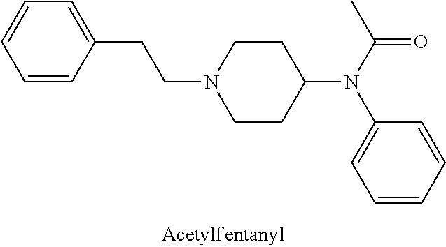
C1(CCN2CCC(N(C(C)=O)C3=CC=CC=C3)CC2)=CC=CC=C1
